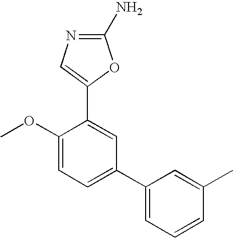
N1=C(N)OC(C2=CC(C3=CC=CC(C)=C3)=CC=C2OC)=C1
